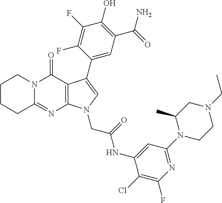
C12=NC3=C(C(=O)N1CCCC2)C(C1=CC(C(=O)N)=C(O)C(F)=C1F)=CN3CC(=O)NC1=CC(N2CCN(CC)CC2C)=NC(F)=C1Cl
